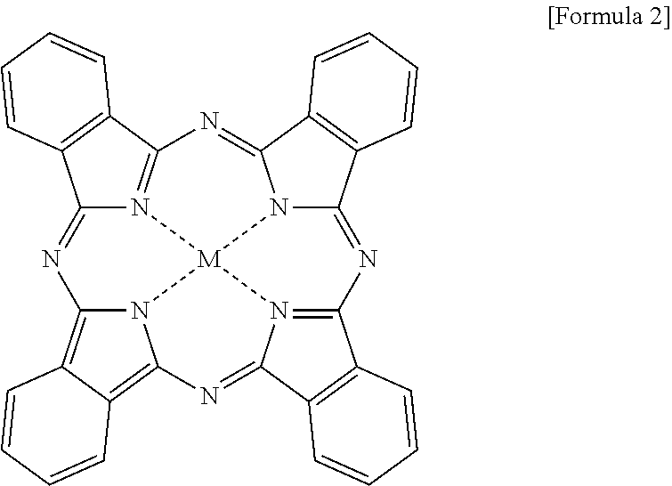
C12=NC3=C4C(=C5N3[M]36N1=C(C1=C2C=CC=C1)N=C1N3C(=NC2=N6C(=N5)C3=C2C=CC=C3)C2=C1C=CC=C2)C=CC=C4
